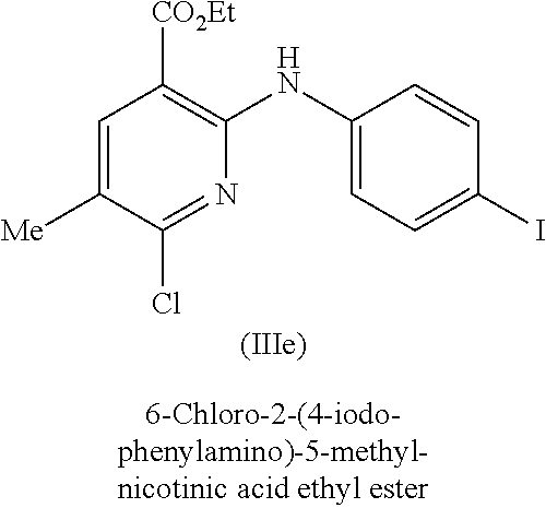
C1=C([Me])C(Cl)=NC(NC2=CC=C(I)C=C2)=C1[CO2Et]
